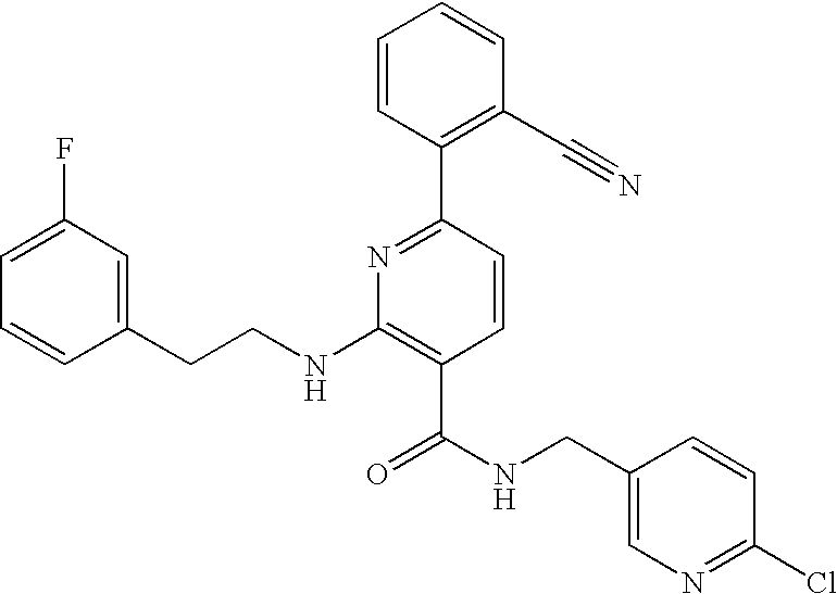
C1(CCNC2=C(C(NCC3=CN=C(Cl)C=C3)=O)C=CC(C3=C(C#N)C=CC=C3)=N2)=CC(F)=CC=C1
